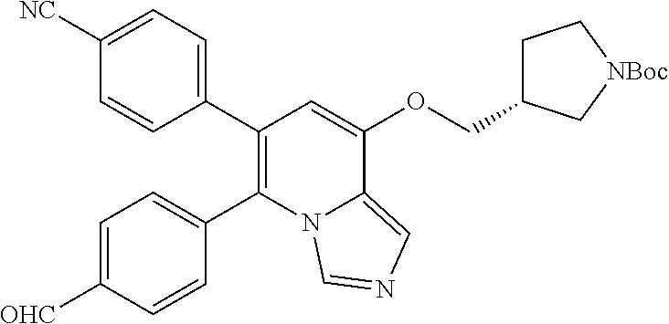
C1(C2=C(C3=CC=C([OHC])C=C3)N3C(=CN=C3)C(OCC3CC[NBoc]C3)=C2)=CC=C([NC])C=C1
